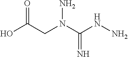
OC(CN(C(NN)=N)N)=O
